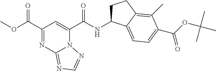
C1(C(OC)=O)=NC2=NC=NN2C(C(NC2CCC3=C(C)C(C(=O)OC(C)(C)C)=CC=C23)=O)=C1
